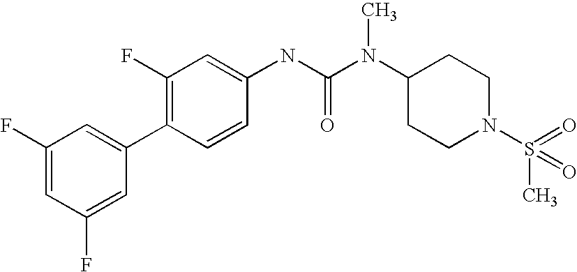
C1(F)=CC(F)=CC(C2=C(F)C=C(NC(N(C3CCN(S(C)(=O)=O)CC3)C)=O)C=C2)=C1
